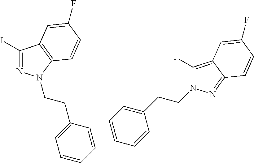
IC1=NN(CCC2=CC=CC=C2)C2=C1C=C(F)C=C2.IC1=C2C(=NN1CCC1=CC=CC=C1)C=CC(F)=C2
